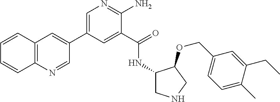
C1=C(C2=CC3=C(N=C2)C=CC=C3)C=C(C(=O)NC2CNCC2OCC2=CC=C(C)C(CC)=C2)C(N)=N1
